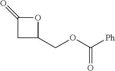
O1C(=O)CC1COC([Ph])=O
